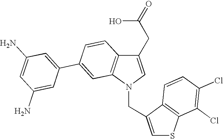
C1(CC(O)=O)=CN(CC2=CSC3=C2C=CC(Cl)=C3Cl)C2=C1C=CC(C1=CC(N)=CC(N)=C1)=C2
